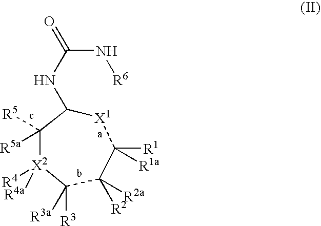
N(C(N[R6])=O)C1[X1]C([R1])([R1a])C([R2a])([R2])C([R3])([R3a])[X2]([R4a])([R4])C1([R5a])[R5]
